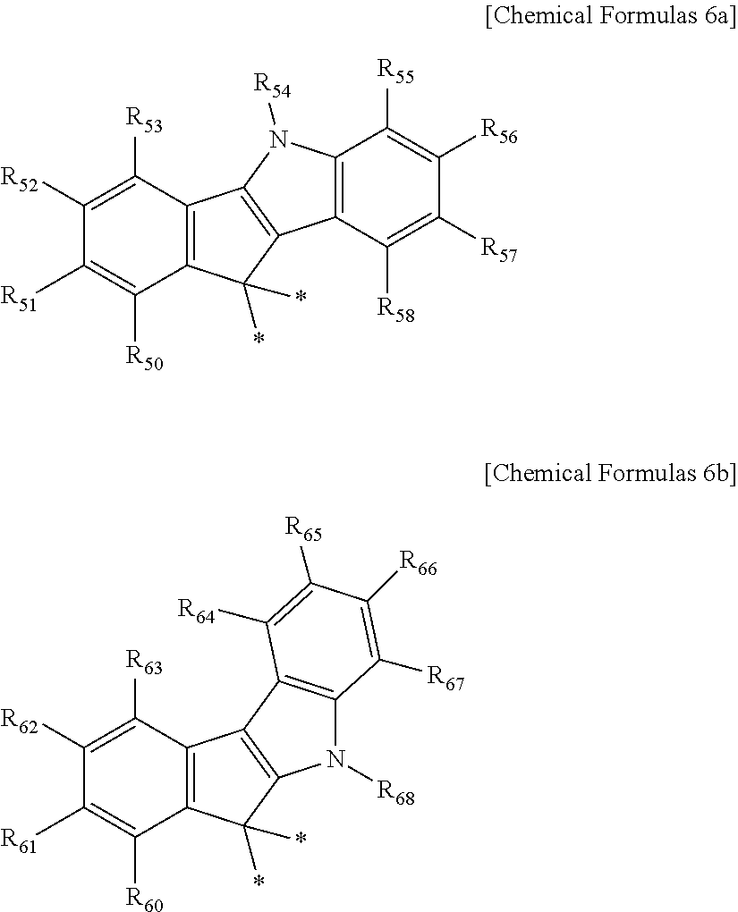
C1([R51])=C([R50])C2=C(C([R53])=C1[R52])C1=C(C2(*)*)C2=C(C([R55])=C([R56])C([R57])=C2[R58])N1[R54].C1([R61])=C([R60])C2=C(C([R63])=C1[R62])C1=C(C2(*)*)N([R68])C2=C1C([R64])=C([R65])C([R66])=C2[R67]
